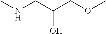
CNCC(COC)O
